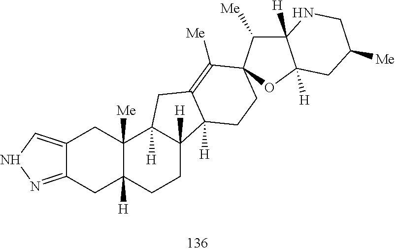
C12=CNN=C1CC1([H])C([Me])(C2)C2([H])C([H])(CC1)C1([H])C(=C([Me])C3(CC1)C([Me])C1([H])C([H])(O3)CC([Me])CN1)C2
